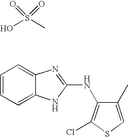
C1=CC=C2C(=C1)N=C(NC1=C(Cl)SC=C1C)N2.OS(C)(=O)=O
